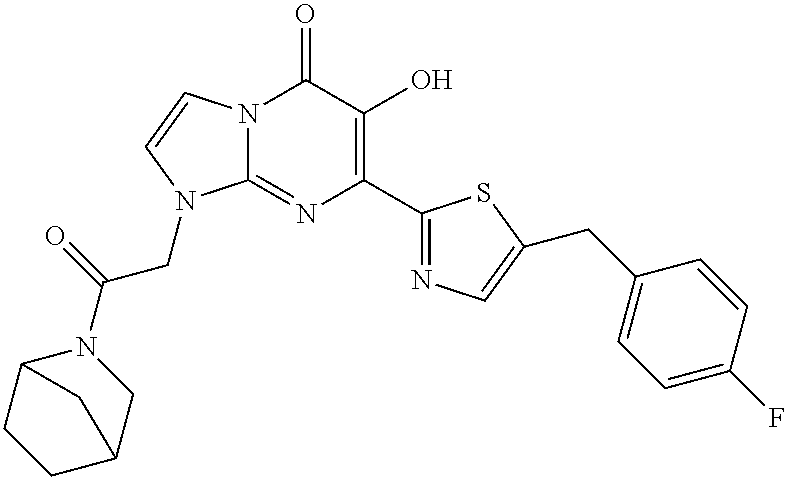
N12C(=NC(C3=NC=C(CC4=CC=C(F)C=C4)S3)=C(O)C1=O)N(CC(=O)N1C3CCC(C1)C3)C=C2
